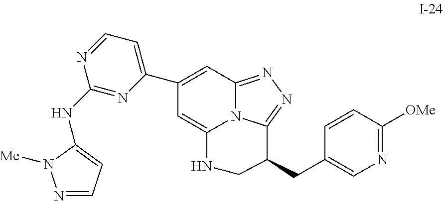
N1=CC=C(NC2=NC(C3=CC4=NN=C5N4C(=C3)NCC5CC3=CN=C([OMe])C=C3)=CC=N2)N1[Me]
